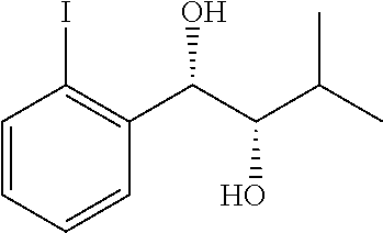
C1=CC=CC(C(C(C(C)C)O)O)=C1I
